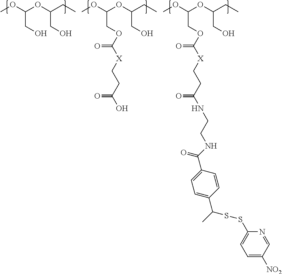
COC(OC(CC)CO)CO.COC(OC(CC)CO)COC([X]CCC(O)=O)=O.COC(OC(CC)CO)COC([X]CCC(=O)NCCNC(C1=CC=C(C(C)SSC2=CC=C([NO2])C=N2)C=C1)=O)=O
